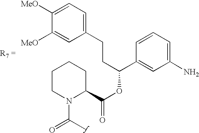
C1CN(C(C)=O)C(C(OC(C2=CC(N)=CC=C2)CCC2=CC=C([MeO])C([MeO])=C2)=O)CC1
